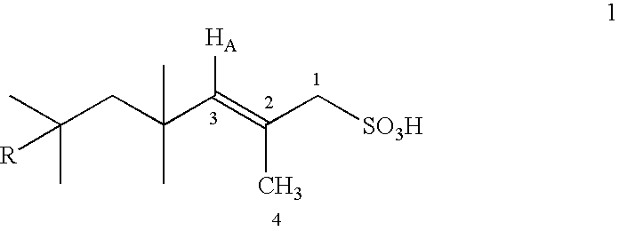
CC(C)([R])CC(C)(C)C(=C(C)C[SO3H])[HA]
